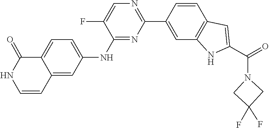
C1(C2=CC3=C(C=C2)C=C(C(=O)N2CC(F)(F)C2)N3)=NC=C(F)C(NC2=CC=C3C(=C2)C=CNC3=O)=N1
